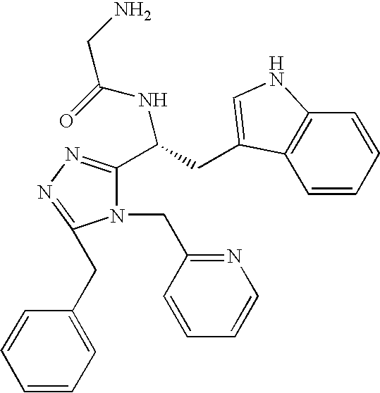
N1(CC2=NC=CC=C2)C(C(CC2=CNC3=C2C=CC=C3)NC(=O)CN)=NN=C1CC1=CC=CC=C1
